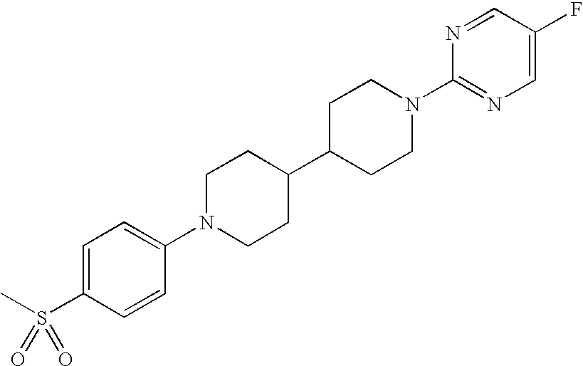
C1=C(S(C)(=O)=O)C=CC(N2CCC(C3CCN(C4=NC=C(F)C=N4)CC3)CC2)=C1
